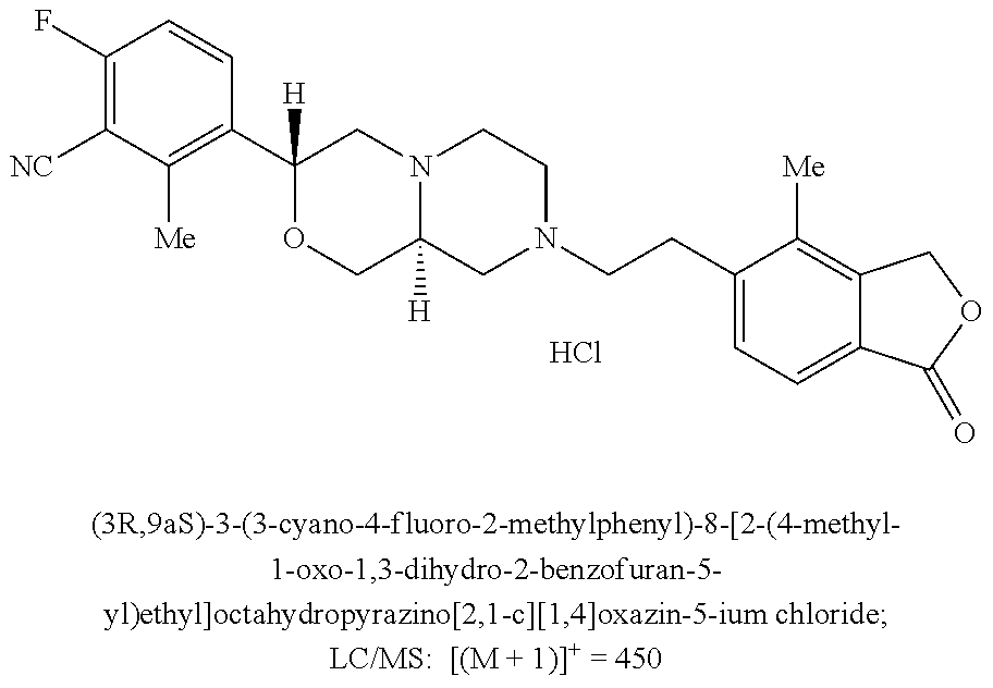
C1([NC])=C(F)C=CC(C2([H])OCC3([H])N(C2)CCN(CCC2=CC=C4C(=C2[Me])COC4=O)C3)=C1[Me].Cl
